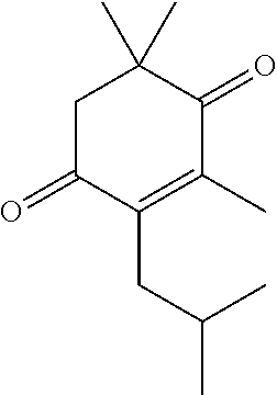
C1C(=O)C(CC(C)C)=C(C)C(=O)C1(C)C
